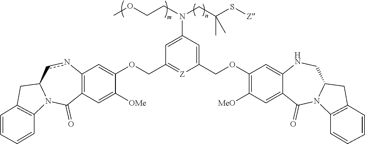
COCCN(CC(S[Z])(C)C)C1=CC(COC2=CC3=C(C=C2[OMe])C(=O)N2C(cn3)CC3=C2C=CC=C3)=[Z]C(COC2=C([MeO])C=C3C(=C2)NCC2N(C3=O)C3=C(C2)C=CC=C3)=C1
